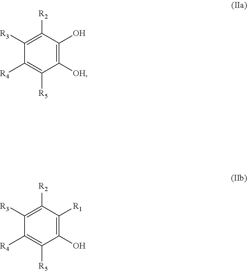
C1([R3])=C([R2])C(O)=C([OH])C([R5])=C1[R4].C1([R3])=C([R2])C([R1])=C(O)C([R5])=C1[R4]
